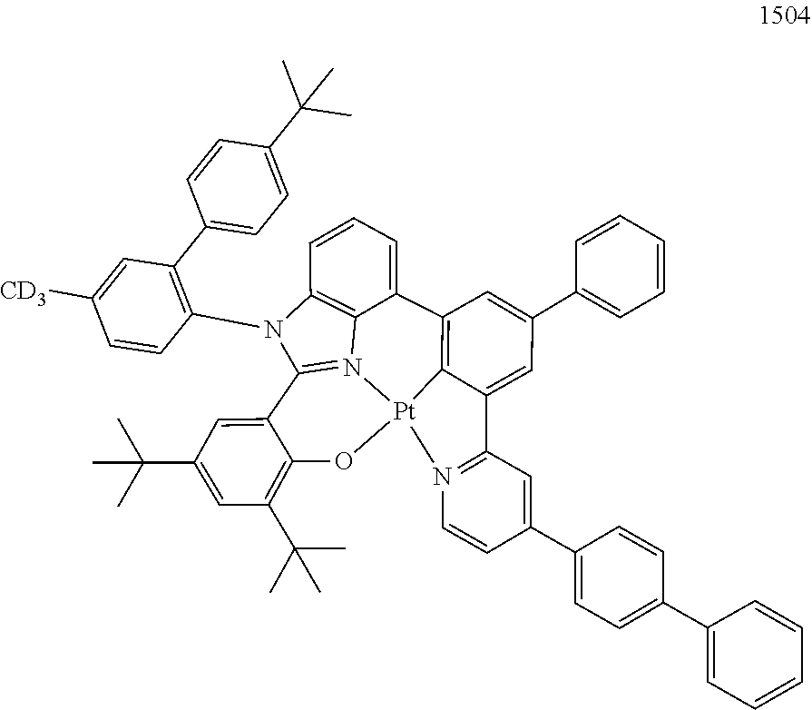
[Pt]123C4=C(C5=CC=CC6=C5N1=C(N6C1=C(C5=CC=C(C(C)(C)C)C=C5)C=C([CD3])C=C1)C1=CC(C(C)(C)C)=CC(C(C)(C)C)=C1O2)C=C(C1=CC=CC=C1)C=C4C1=N3C=CC(C2=CC=C(C3=CC=CC=C3)C=C2)=C1
